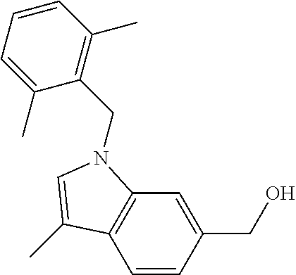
C1=CC(CO)=CC2=C1C(C)=CN2CC1=C(C)C=CC=C1C
